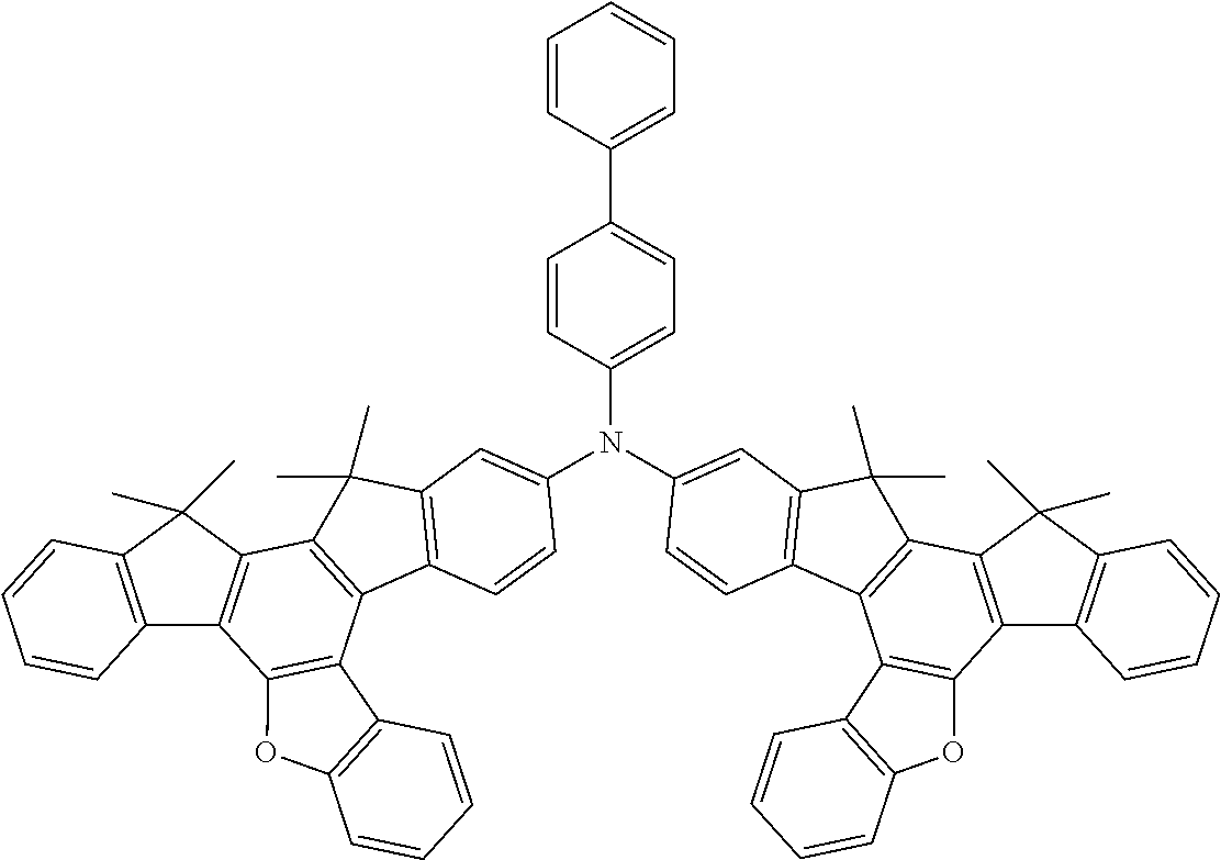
C1=CC(C2=CC=C(N(C3=CC4=C(C5=C(C6=C(C7=C(C6(C)C)C=CC=C7)C6=C5C5=C(O6)C=CC=C5)C4(C)C)C=C3)C3=CC4=C(C5=C(C6=C(C7=C(C6(C)C)C=CC=C7)C6=C5C5=C(O6)C=CC=C5)C4(C)C)C=C3)C=C2)=CC=C1
